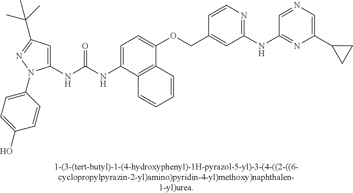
C1(NC(NC2=CC=C(OCC3=CC(NC4=NC(C5CC5)=CN=C4)=NC=C3)C3=C2C=CC=C3)=O)=CC(C(C)(C)C)=NN1C1=CC=C(O)C=C1
